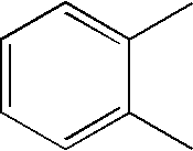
C1=CC=C(C)C(C)=C1
